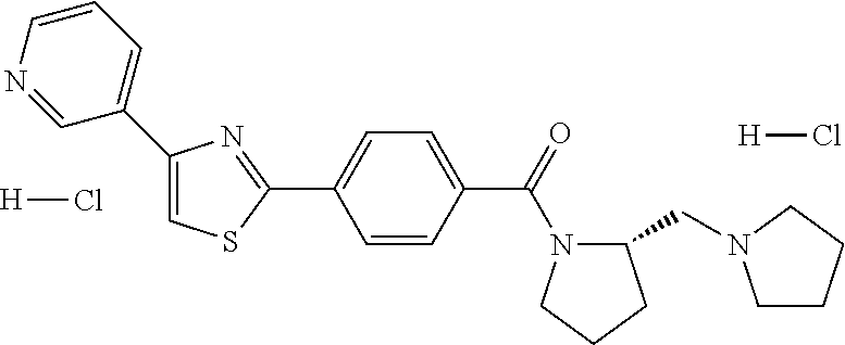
[H]Cl.C1(C2=CC=CN=C2)=CSC(C2=CC=C(C(=O)N3C(CN4CCCC4)CCC3)C=C2)=N1.[H]Cl
